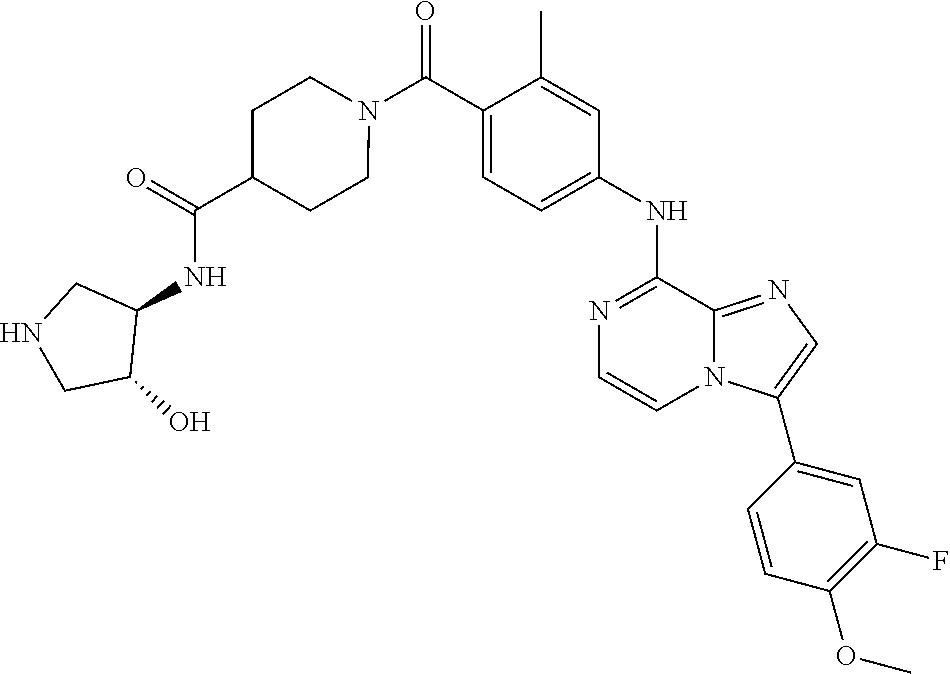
N1=C(NC2=CC=C(C(N3CCC(C(=O)NC4CNCC4O)CC3)=O)C(C)=C2)C2=NC=C(C3=CC(F)=C(OC)C=C3)N2C=C1
